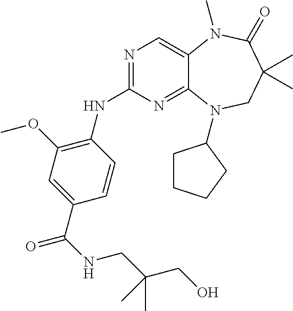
N1=C(NC2=C(OC)C=C(C(NCC(CO)(C)C)=O)C=C2)N=C2C(=C1)N(C)C(=O)C(C)(C)CN2C1CCCC1
